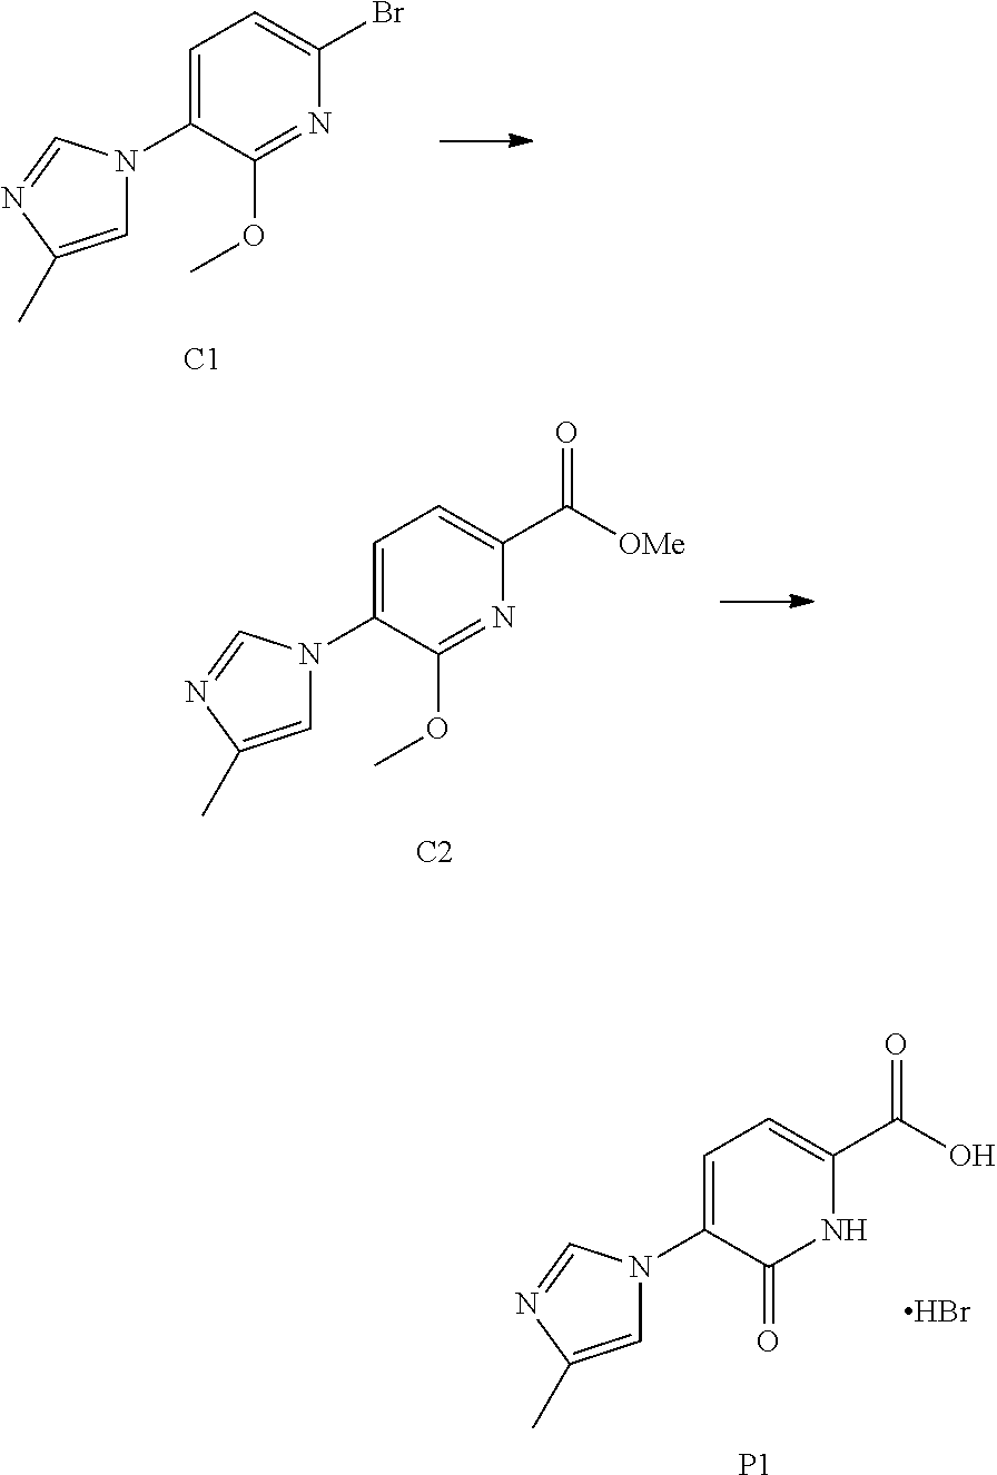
C1=C(C)N=CN1C1=CC=C(Br)N=C1OC.[C1].C1=C(C)N=CN1C1=CC=C(C([OMe])=O)N=C1OC.[C2].C1=C(C)N=CN1C1=CC=C(C(O)=O)NC1=O.[P1].Br
